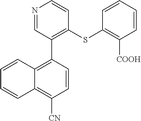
N1=CC(C2=C3C(=C([CN])C=C2)C=CC=C3)=C(SC2=C([COOH])C=CC=C2)C=C1
